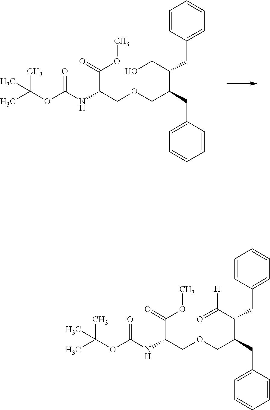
C1=CC(CC(CO)C(CC2=CC=CC=C2)COCC(C(=O)OC)NC(OC(C)(C)C)=O)=CC=C1.C1=CC(CC(C(=O)[H])C(CC2=CC=CC=C2)COCC(C(=O)OC)NC(OC(C)(C)C)=O)=CC=C1
